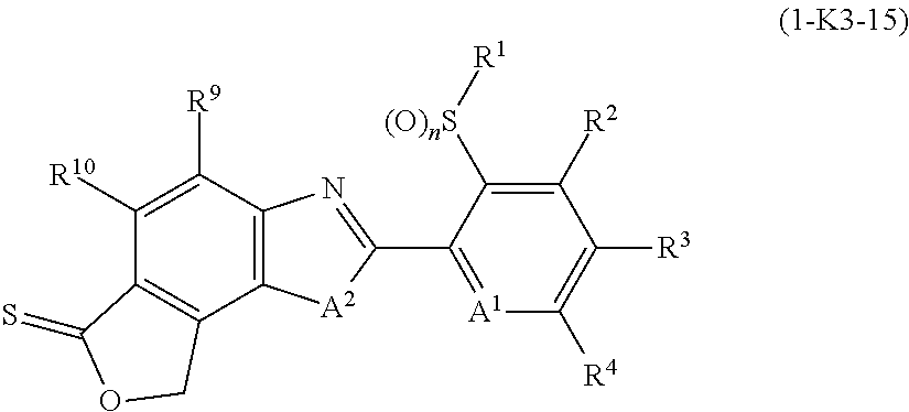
C12=C(C([R9])=C([R10])C3=C1COC3=S)N=C(C1=[A1]C([R4])=C([R3])C([R2])=C1[(O)nS][R1])[A2]2
